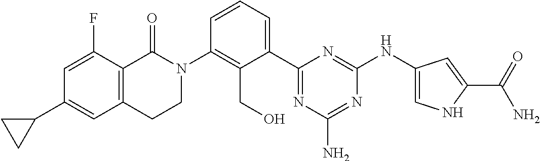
C12=C(C(=O)N(C3=C(CO)C(C4=NC(N)=NC(NC5=CNC(C(N)=O)=C5)=N4)=CC=C3)CC1)C(F)=CC(C1CC1)=C2
